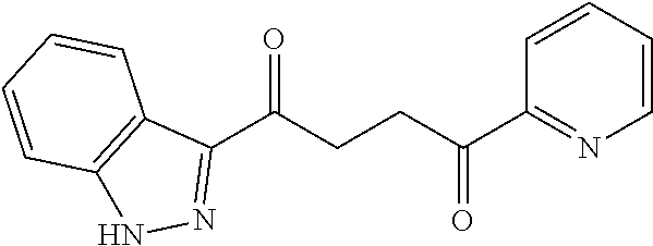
C1(C(CCC(C2=NC=CC=C2)=O)=O)=NNC2=C1C=CC=C2
